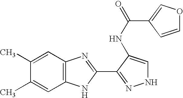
C1(C)=CC2=C(C=C1C)NC(C1=NNC=C1NC(=O)C1=COC=C1)=N2
